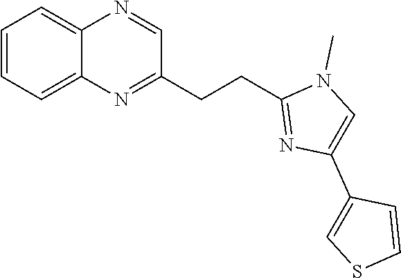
C1(CCC2=NC3=CC=CC=C3N=C2)=NC(C2=CSC=C2)=CN1C
